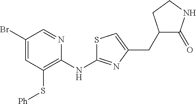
C1(Br)=CC(S[Ph])=C(NC2=NC(CC3C(=O)NCC3)=CS2)N=C1
